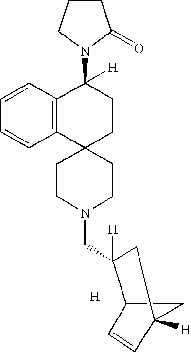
[H].C12CC([H])(C=C1)CC2(CN1CCC2(CC1)CCC([H])(N1CCCC1=O)C1=C2C=CC=C1)[H]
